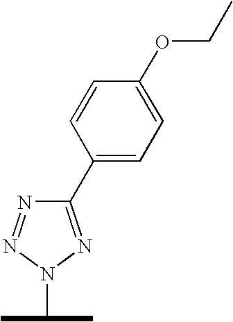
C1=CC(C2=NN(C(C)C)N=N2)=CC=C1OCC
